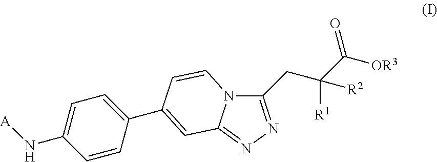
C1=C(N[A])C=CC(C2=CC3=NN=C(CC(C([OR3])=O)([R1])[R2])N3C=C2)=C1
